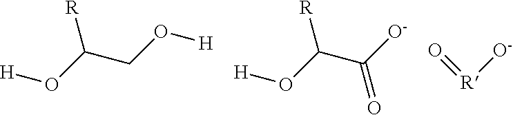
O=[R][O-].[H]OC(CO[H])[R].[H]OC(C([O-])=O)[R]
